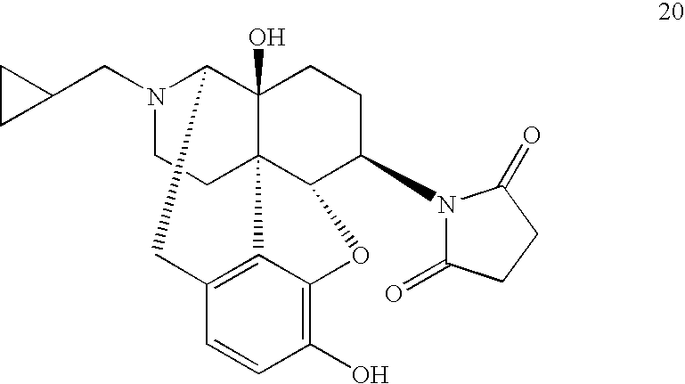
N1(CC2CC2)CCC23C4(O)C1CC1=C2C(=C(O)C=C1)OC3C(N1C(=O)CCC1=O)CC4
